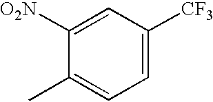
C1([O2N])=CC([CF3])=CC=C1C
